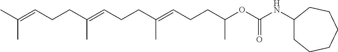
C(C(=CCCC(=CCCC(OC(NC1CCCCCC1)=O)C)C)C)CC=C(C)C
